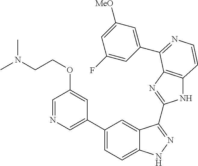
C1(C2=CC=C3C(=C2)C(C2=NC4=C(N2)C=CN=C4C2=CC([MeO])=CC(F)=C2)=NN3)=CN=CC(OCCN(C)C)=C1
